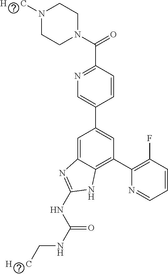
C1=CC(C(N2CCN([H      C])CC2)=O)=NC=C1C1=CC(C2=C(F)C=CC=N2)=C2C(=C1)N=C(NC(NC[H      C])=O)N2
